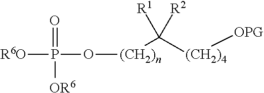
[R6O]P(O[(CH2)n]C([(CH2)4][OPG])([R2])[R1])(=O)[OR6]
